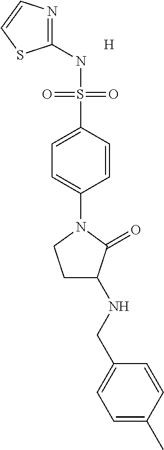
C1(NS(C2=CC=C(N3CCC(NCC4=CC=C(C)C=C4)C3=O)C=C2)(=O)=O)=NC=CS1.[H]
